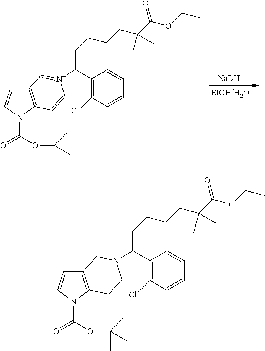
[NaBH4].C12=C(N(C(=O)OC(C)(C)C)C=C1)C=C[N+](C(C1=C(Cl)C=CC=C1)CCCCC(C(OCC)=O)(C)C)=C2.C12=C(N(C(=O)OC(C)(C)C)C=C1)CCN(C(C1=C(Cl)C=CC=C1)CCCCC(C(OCC)=O)(C)C)C2
